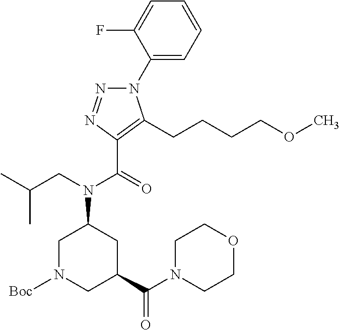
C1(N2N=NC(C(=O)N(CC(C)C)C3CN([Boc])CC(C(N4CCOCC4)=O)C3)=C2CCCCOC)=CC=CC=C1F
